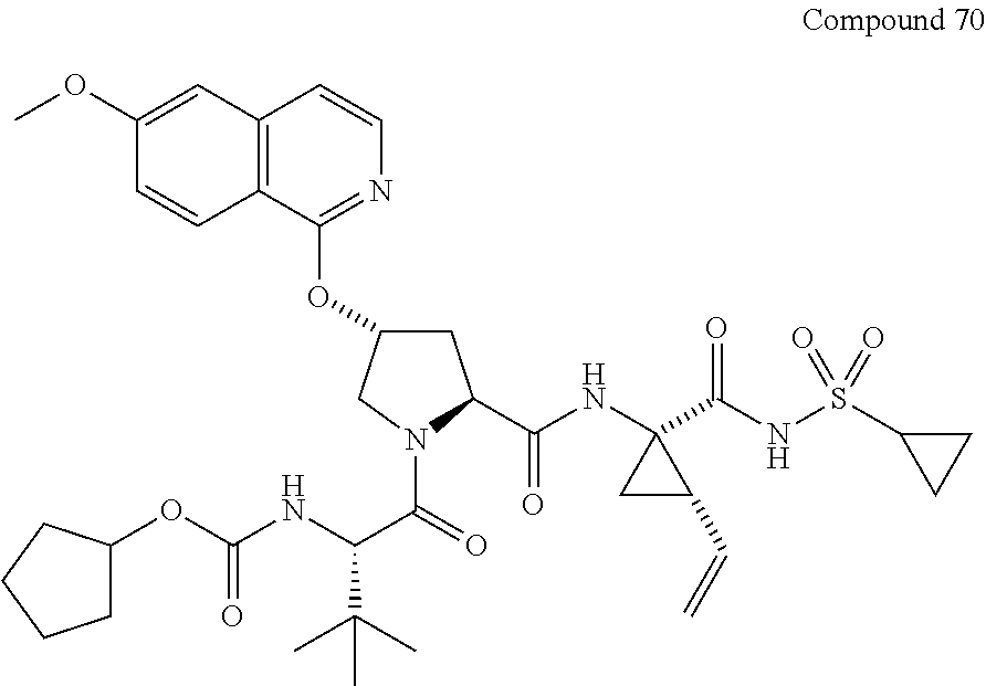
C1C(OC2=NC=CC3=C2C=CC(OC)=C3)CN(C(=O)C(NC(=O)OC2CCCC2)C(C)(C)C)C1C(NC1(C(NS(C2CC2)(=O)=O)=O)CC1C=C)=O
